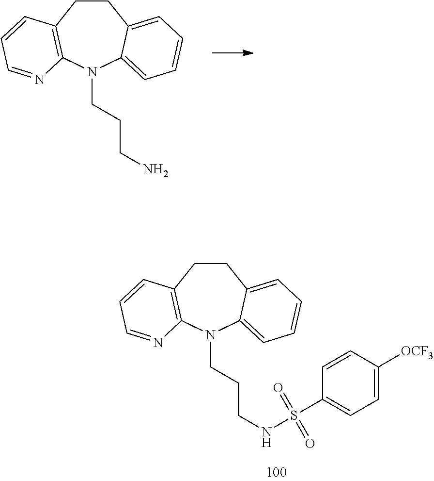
C1CC2=C(N(CCCN)C3=CC=CC=C13)N=CC=C2.C1CC2=C(N(CCCNS(C3=CC=C([OCF3])C=C3)(=O)=O)C3=CC=CC=C13)N=CC=C2
